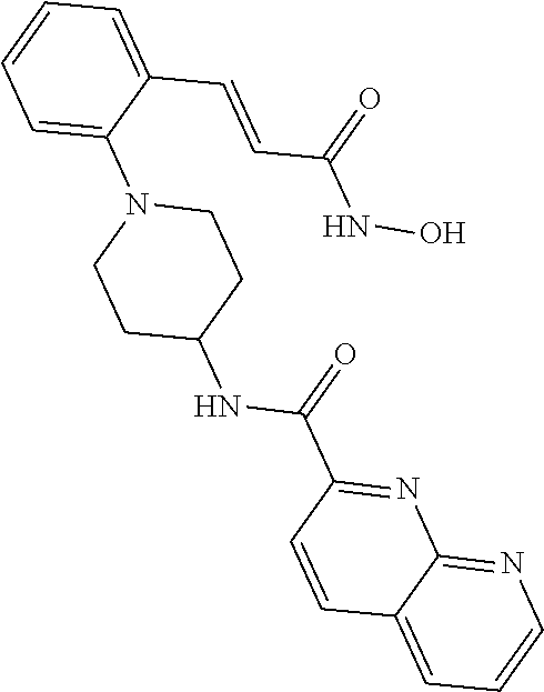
C1=C(C=CC(NO)=O)C(N2CCC(NC(=O)C3=NC4=NC=CC=C4C=C3)CC2)=CC=C1
